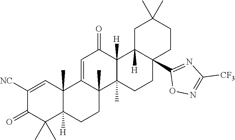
C1([NC])=CC2(C)C([H])(C(C)(C)C1=O)CCC1(C)C2=CC(=O)C2([H])C1(C)CCC1(C3=NC([CF3])=NO3)C2([H])CC(C)(C)CC1
